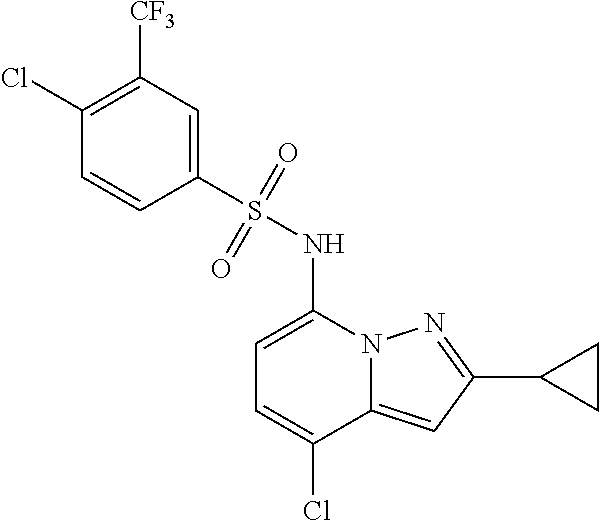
C1=C(NS(C2=CC([CF3])=C(Cl)C=C2)(=O)=O)N2C(=CC(C3CC3)=N2)C(Cl)=C1
